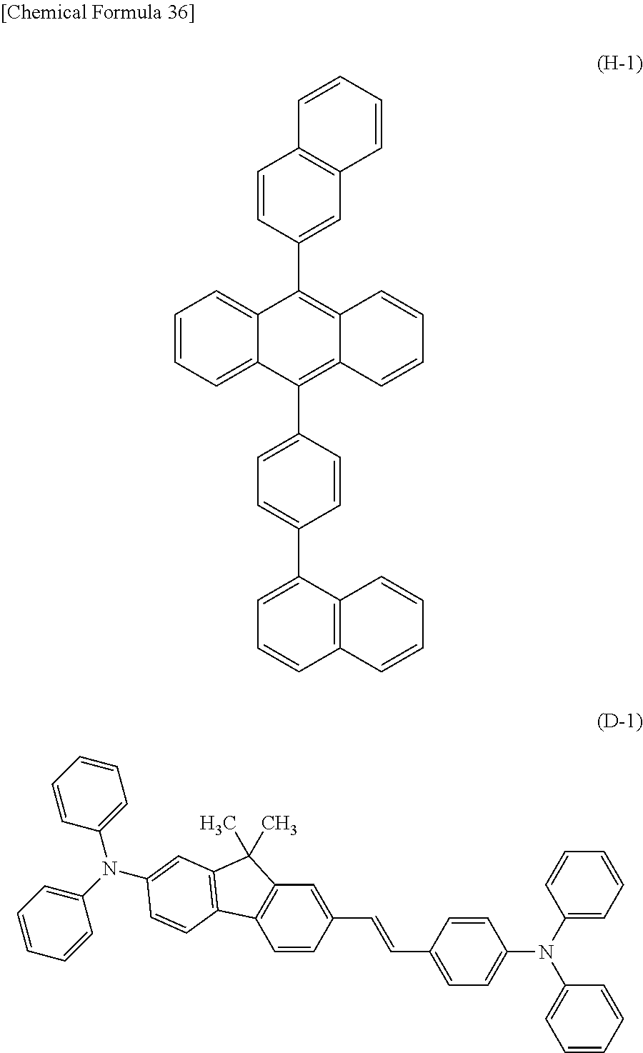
C1=CC(C2=C3C(=C(C4=CC=C(C5=CC=CC6=C5C=CC=C6)C=C4)C4=CC=CC=C24)C=CC=C3)=CC2=C1C=CC=C2.C1=CC(C=CC2=CC=C(N(C3=CC=CC=C3)C3=CC=CC=C3)C=C2)=CC2=C1C1=C(C2(C)C)C=C(N(C2=CC=CC=C2)C2=CC=CC=C2)C=C1
